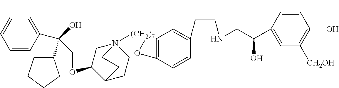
C(OC1CN2([(CH2)7]OC3=CC=C(CC(C)NCC(C4=CC([CH2OH])=C(O)C=C4)O)C=C3)CCC1CC2)C(C1=CC=CC=C1)(O)C1CCCC1
